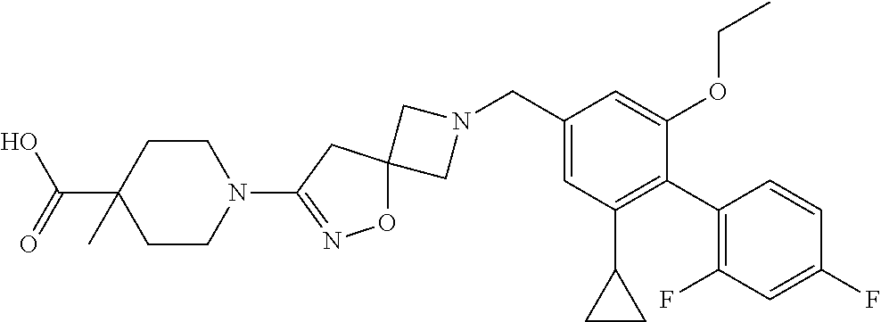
C1N(CC2=CC(C3CC3)=C(C3=C(F)C=C(F)C=C3)C(OCC)=C2)CC12ON=C(N1CCC(C(=O)O)(C)CC1)C2
